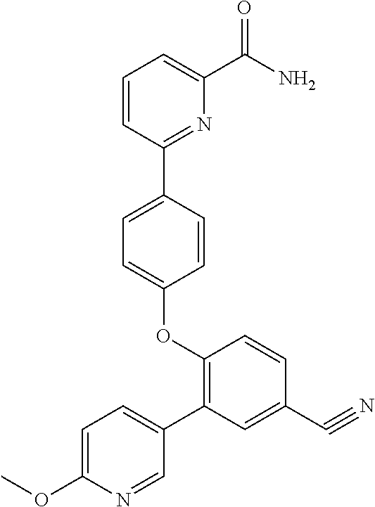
O(C1=CC=C(C2=NC(C(=O)N)=CC=C2)C=C1)C1=C(C2=CC=C(OC)N=C2)C=C(C#N)C=C1
